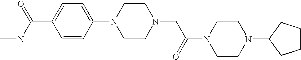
C1CCC(N2CCN(C(=O)CN3CCN(C4=CC=C(C(NC)=O)C=C4)CC3)CC2)C1
